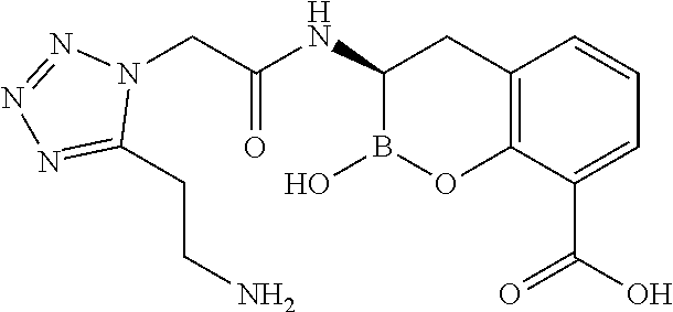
C(C(NC1B(O)OC2=C(C1)C=CC=C2C(=O)O)=O)N1N=NN=C1CCN
